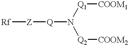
[Rf][Z][Q]N([Q1][COOM1])[Q2][COOM2]
